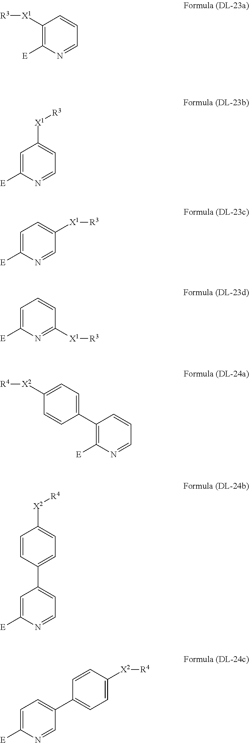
C1([X1][R3])=C([E])N=CC=C1.C1=C([E])N=CC=C1[X1][R3].C1=C([E])N=CC([X1][R3])=C1.C1(C2=CC=C([X2][R4])C=C2)=C([E])N=CC=C1.C1=C([E])N=CC=C1C1=CC=C([X2][R4])C=C1.C1=C([E])N=CC(C2=CC=C([X2][R4])C=C2)=C1.C1=C([E])N=C([X1][R3])C=C1
